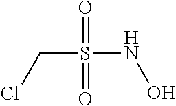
C(S(NO)(=O)=O)Cl
